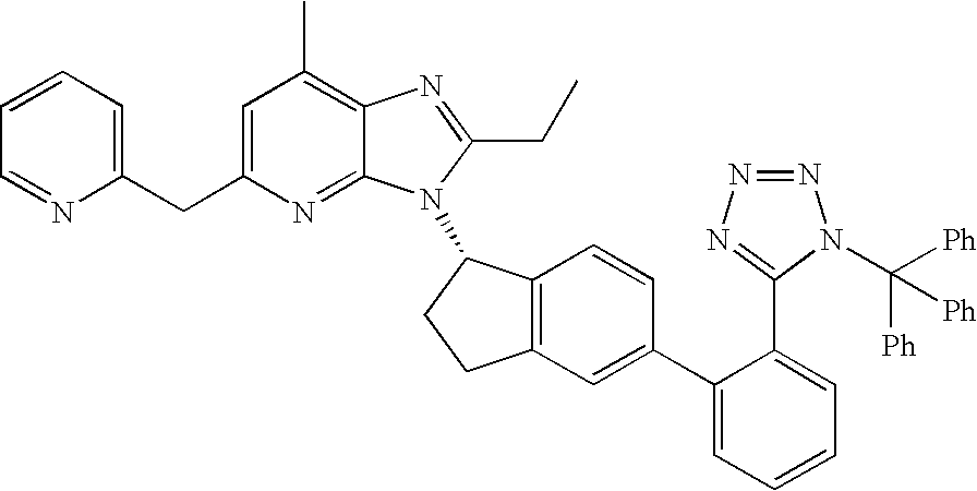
C1=C(CC2=CC=CC=N2)N=C2C(=C1C)N=C(CC)N2C1C2=C(CC1)C=C(C1=CC=CC=C1C1=NN=NN1C([Ph])([Ph])[Ph])C=C2
